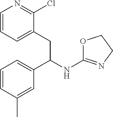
C1=CC=C(CC(C2=CC=CC(C)=C2)NC2=NCCO2)C(Cl)=N1
